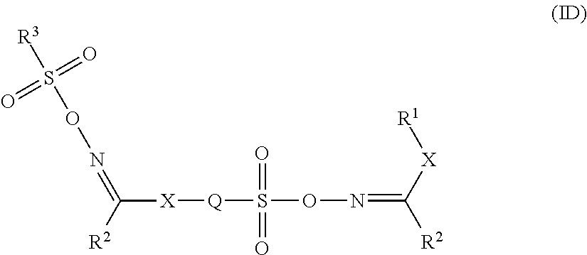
[R3]S(ON=C([R2])[X][Q]S(=O)(=O)ON=C([X][R1])[R2])(=O)=O
